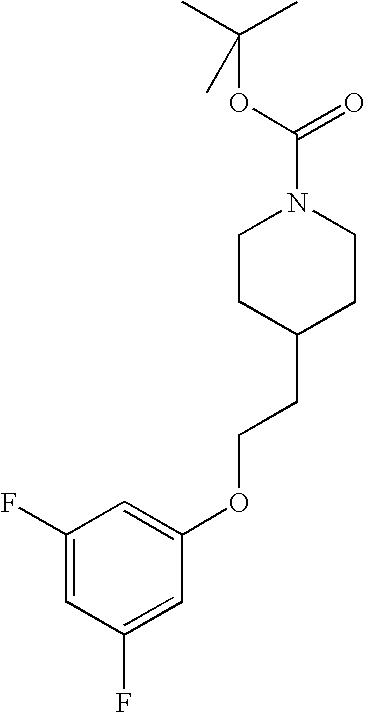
C1CC(CCOC2=CC(F)=CC(F)=C2)CCN1C(OC(C)(C)C)=O
